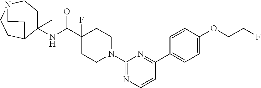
C1C(NC(C2(F)CCN(C3=NC=CC(C4=CC=C(OCCF)C=C4)=N3)CC2)=O)(C)C2CCN(C1)CC2
